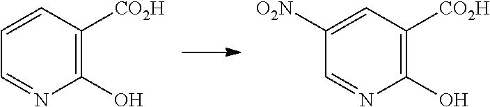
C1=CC([CO2H])=C(O)N=C1.C1([O2N])=CC([CO2H])=C(O)N=C1
